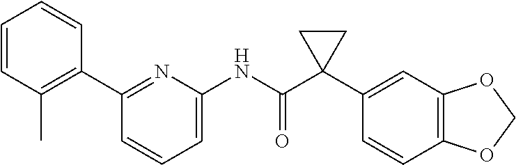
C1=CC=C(NC(C2(C3=CC4=C(C=C3)OCO4)CC2)=O)N=C1C1=C(C)C=CC=C1
